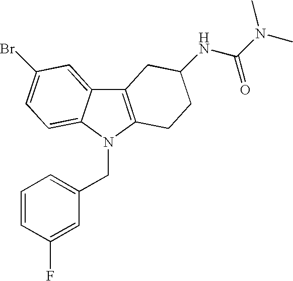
C1=CC(F)=CC(CN2C3=C(C4=CC(Br)=CC=C24)CC(NC(=O)N(C)C)CC3)=C1
